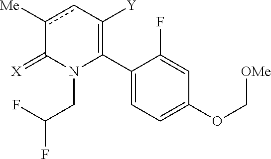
C1(C2=C([Y])cc([Me])C(=[X])N2CC(F)F)=CC=C(OC[OMe])C=C1F
